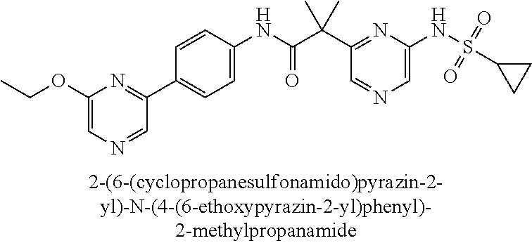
C1=C(NS(=O)(=O)C2CC2)N=C(C(C(NC2=CC=C(C3=NC(OCC)=CN=C3)C=C2)=O)(C)C)C=N1
